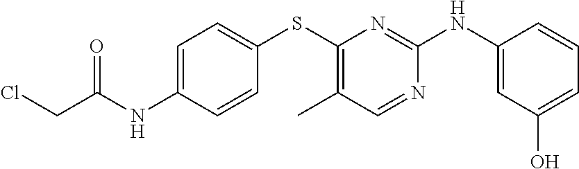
C1=C(NC(CCl)=O)C=CC(SC2=C(C)C=NC(NC3=CC(O)=CC=C3)=N2)=C1
